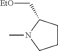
C1CCN(C)C1C[EtO]
